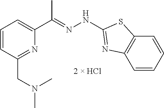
C1(CN(C)C)=NC(C(=NNC2=NC3=C(C=CC=C3)S2)C)=CC=C1
